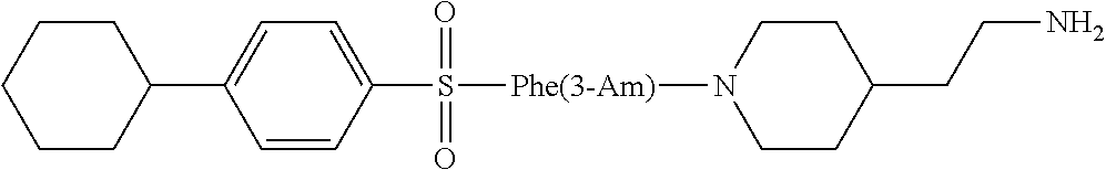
C1(C2CCCCC2)=CC=C(S(=O)(=O)[Phe(3-Am)]N2CCC(CCN)CC2)C=C1
